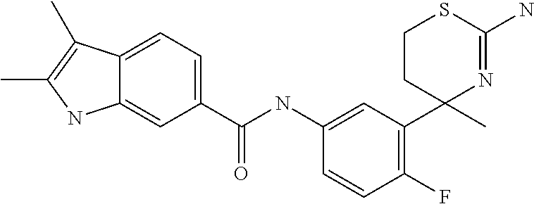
C12=CC=C(C(NC3=CC(C4(C)N=C(N)SCC4)=C(F)C=C3)=O)C=C1NC(C)=C2C
